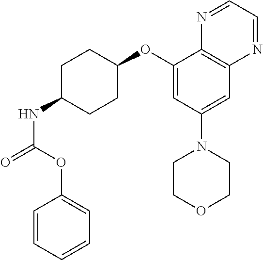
C1(OC2CCC(NC(=O)OC3=CC=CC=C3)CC2)=CC(N2CCOCC2)=CC2=C1N=CC=N2
